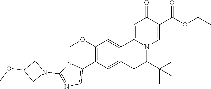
N1=C(N2CC(OC)C2)SC(C2=C(OC)C=C3C4=CC(=O)C(C(=O)OCC)=CN4C(C(C)(C)C)CC3=C2)=C1
